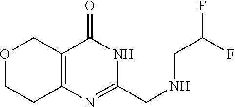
C12=C(COCC1)C(=O)NC(CNCC(F)F)=N2
